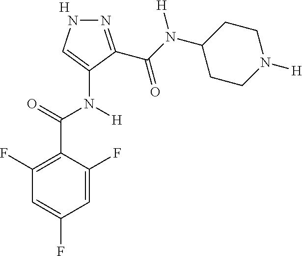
[H].C1=C(F)C(C(=O)N(C2=CNN=C2C(N(C2CCN([H])CC2)[H])=O)[H])=C(F)C=C1F
